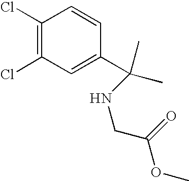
C1(Cl)=C(Cl)C=C(C(C)(C)NCC(=O)OC)C=C1
